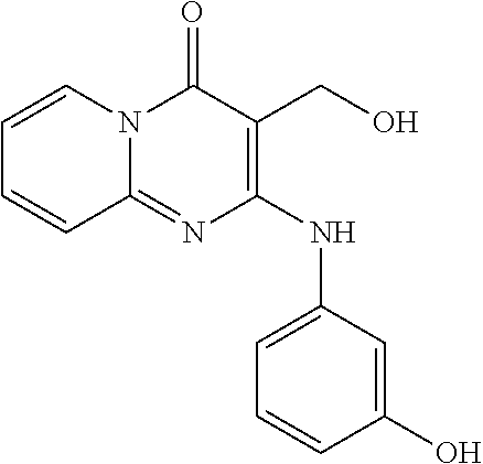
C1=CN2C(=NC(NC3=CC=CC(O)=C3)=C(CO)C2=O)C=C1
